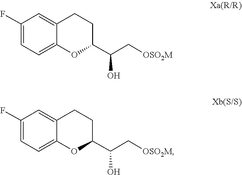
C12=CC(F)=CC=C1OC(C(O)C[OSO2M])CC2.C12=CC(F)=CC=C1OC(C(O)C[OSO2M])CC2
